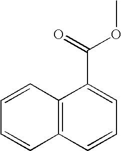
C12=C(C=CC=C1C(=O)OC)C=CC=C2
